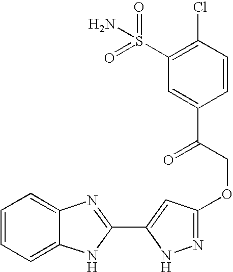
C1=CC=C2C(=C1)N=C(C1=CC(OCC(C3=CC(S(=O)(=O)N)=C(Cl)C=C3)=O)=NN1)N2
